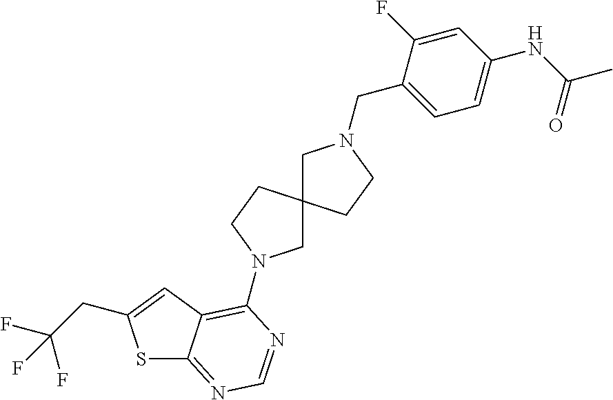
S1C2=NC=NC(N3CC4(CC3)CN(CC3=CC=C(NC(C)=O)C=C3F)CC4)=C2C=C1CC(F)(F)F
